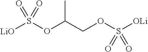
[LiO]S(OC(COS([OLi])(=O)=O)C)(=O)=O
